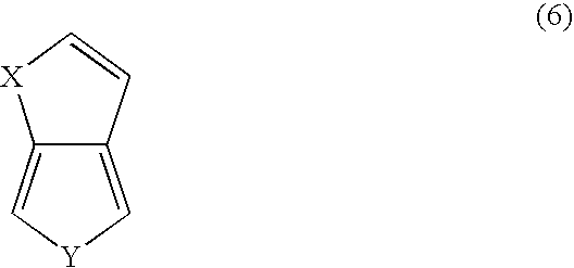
C12=C[Y]C=C1C=C[X]2
